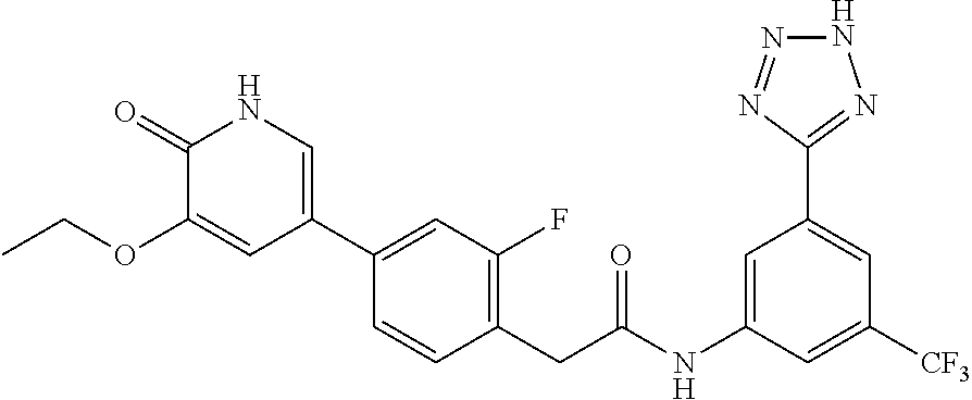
C1(=O)C(OCC)=CC(C2=CC(F)=C(CC(NC3=CC(C4=NNN=N4)=CC([CF3])=C3)=O)C=C2)=CN1
